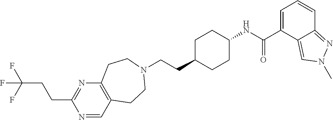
C(CC1CCC(NC(C2=CC=CC3=NN(C)C=C23)=O)CC1)N1CCC2=C(N=C(CCC(F)(F)F)N=C2)CC1
